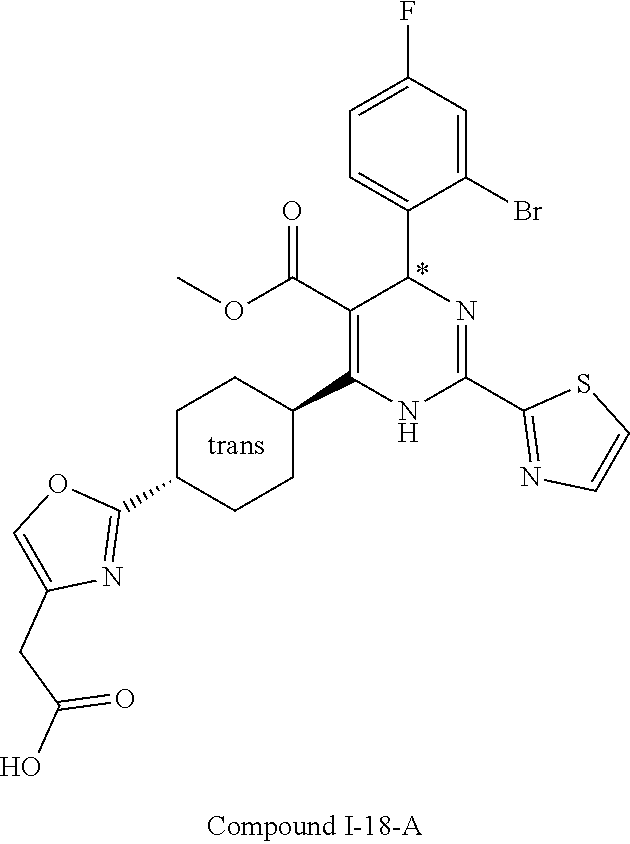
C1=C(Br)C(C2N=C(C3=NC=CS3)NC(C3CCC(C4=NC(CC(O)=O)=CO4)CC3)=C2C(OC)=O)=CC=C1F
